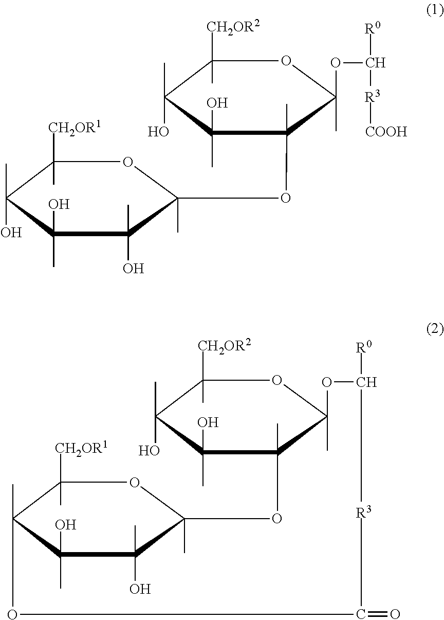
C1([CH2OR1])(C)C(C)(O)C(C)(O)C(C)(O)C(OC2(C)C(O)(C)C(C)(O)C([CH2OR2])(C)OC2(C)OC([R0])[R3][COOH])(C)O1.C1([CH2OR1])(C)C2(C)C(O)(C)C(C)(O)C(C)(O1)OC1(C)C(O)(C)C(C)(O)C([CH2OR2])(C)OC1(C)OC([R0])[R3]C(=O)O2
